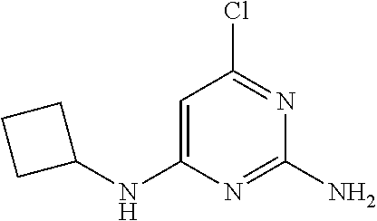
C1=C(NC2CCC2)N=C(N)N=C1Cl
